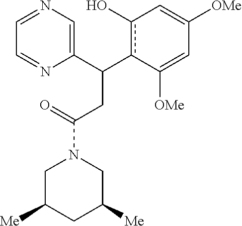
C(c1c(O)C=C([OMe])C=C1[OMe])(CC(N1CC([Me])CC([Me])C1)=O)C1=CN=CC=N1
